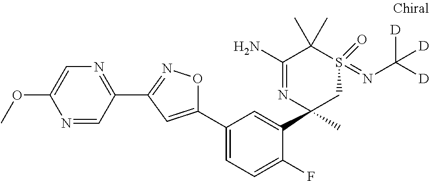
N1=CC(C2=NOC(C3=CC=C(F)C(C4(C)CS(=NC([D])([D])[D])(=O)C(C)(C)C(N)=N4)=C3)=C2)=NC=C1OC
